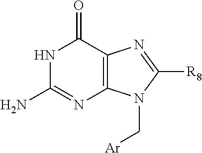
N1C(N)=NC2=C(C1=O)N=C([R8])N2C[Ar]
